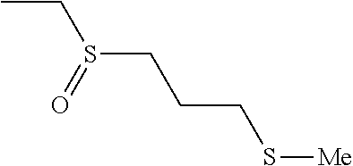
CCS(CCCS[Me])=O
